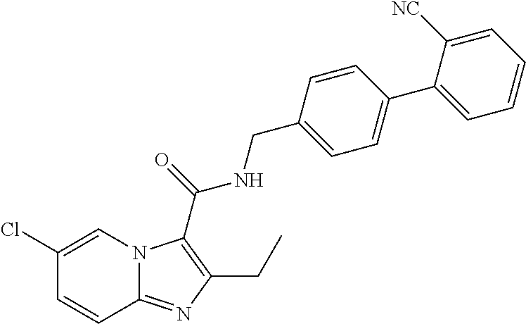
C1(Cl)=CN2C(=NC(CC)=C2C(=O)NCC2=CC=C(C3=CC=CC=C3[NC])C=C2)C=C1
